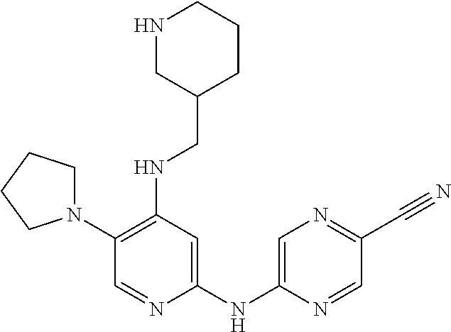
C1(N2CCCC2)=C(NCC2CCCNC2)C=C(NC2=CN=C(C#N)C=N2)N=C1
